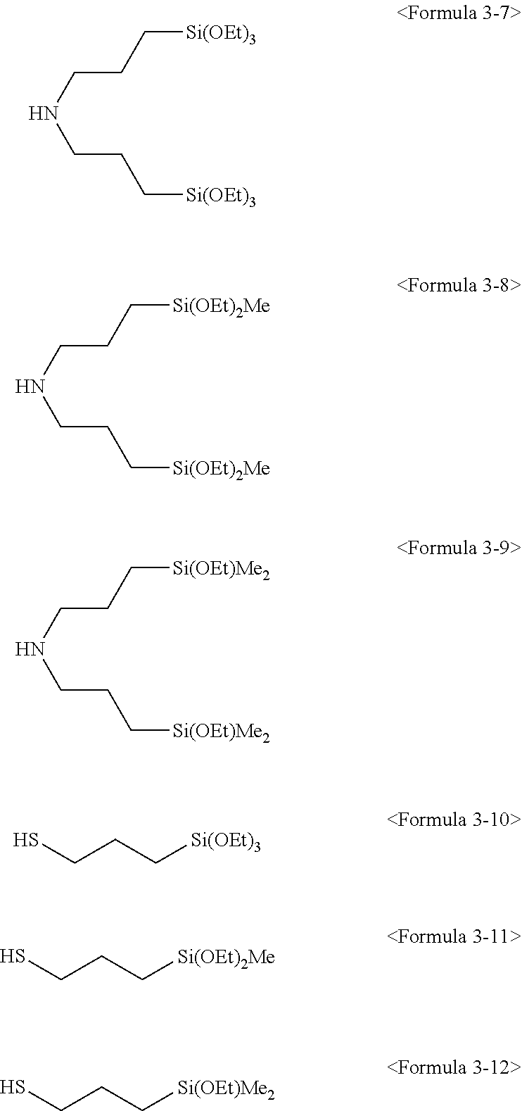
C(CNCCC[Si(OEt)3])C[Si(OEt)3].C(CNCCC[Si(OEt)2Me])C[Si(OEt)2Me].C(CNCCC[Si(OEt)Me2])C[Si(OEt)Me2].SCCC[Si(OEt)3].SCCC[Si(OEt)2Me].SCCC[Si(OEt)Me2]
